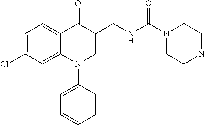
C1=C(Cl)C=C2C(=C1)C(=O)C(CNC(N1CCNCC1)=O)=CN2C1=CC=CC=C1
